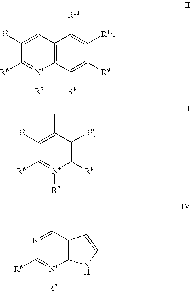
C12=C(C([R8])=C([R9])C([R10])=C1[R11])[N+]([R7])=C([R6])C([R5])=C2C.C1([R9])=C([R8])[N+]([R7])=C([R6])C([R5])=C1C.C12=C([N+]([R7])=C([R6])N=C1C)NC=C2
